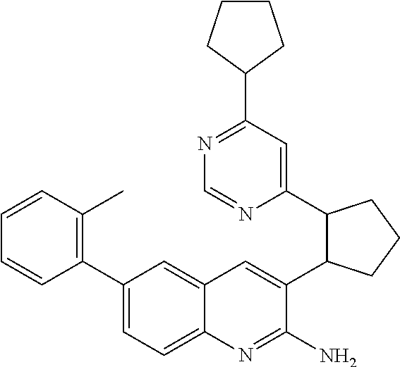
C1(C2=CC=C3C(=C2)C=C(C2C(C4=CC(C5CCCC5)=NC=N4)CCC2)C(N)=N3)=C(C)C=CC=C1
